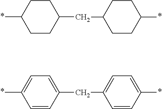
C1CC(CC2CCC(*)CC2)CCC1*.C1=CC(CC2=CC=C(*)C=C2)=CC=C1*
